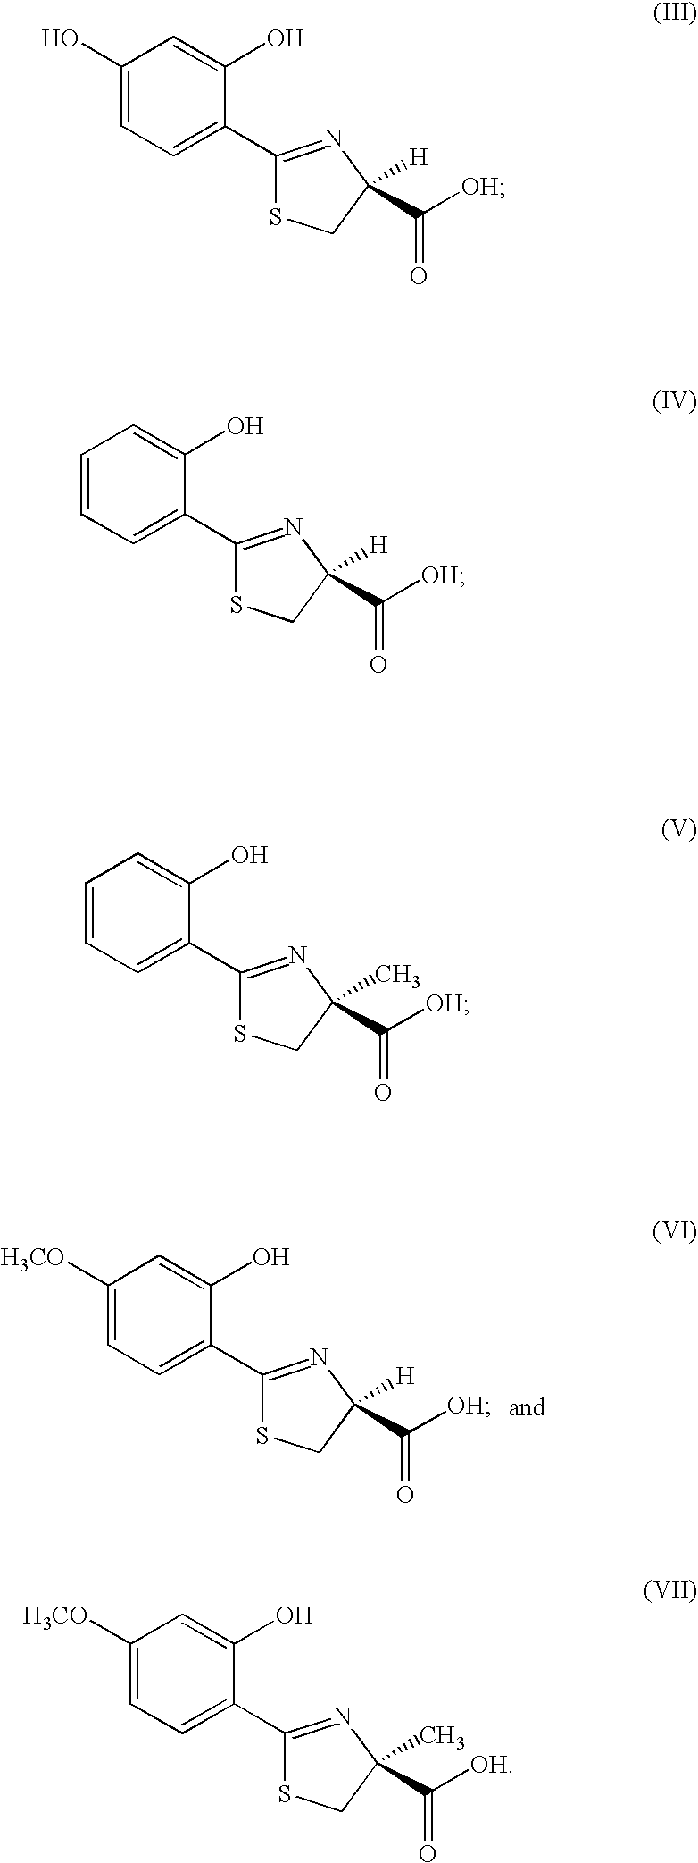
C1([H3CO])=CC=C(C2=NC([H])(C([OH])=O)CS2)C(O)=C1.C1(O)=CC=C(C2=NC([H])(C([OH])=O)CS2)C(O)=C1.C1=CC=C(C2=NC([H])(C([OH])=O)CS2)C(O)=C1.C1=CC=C(C2=NC(C)(C([OH])=O)CS2)C(O)=C1.C1([H3CO])=CC=C(C2=NC(C)(C([OH])=O)CS2)C(O)=C1
